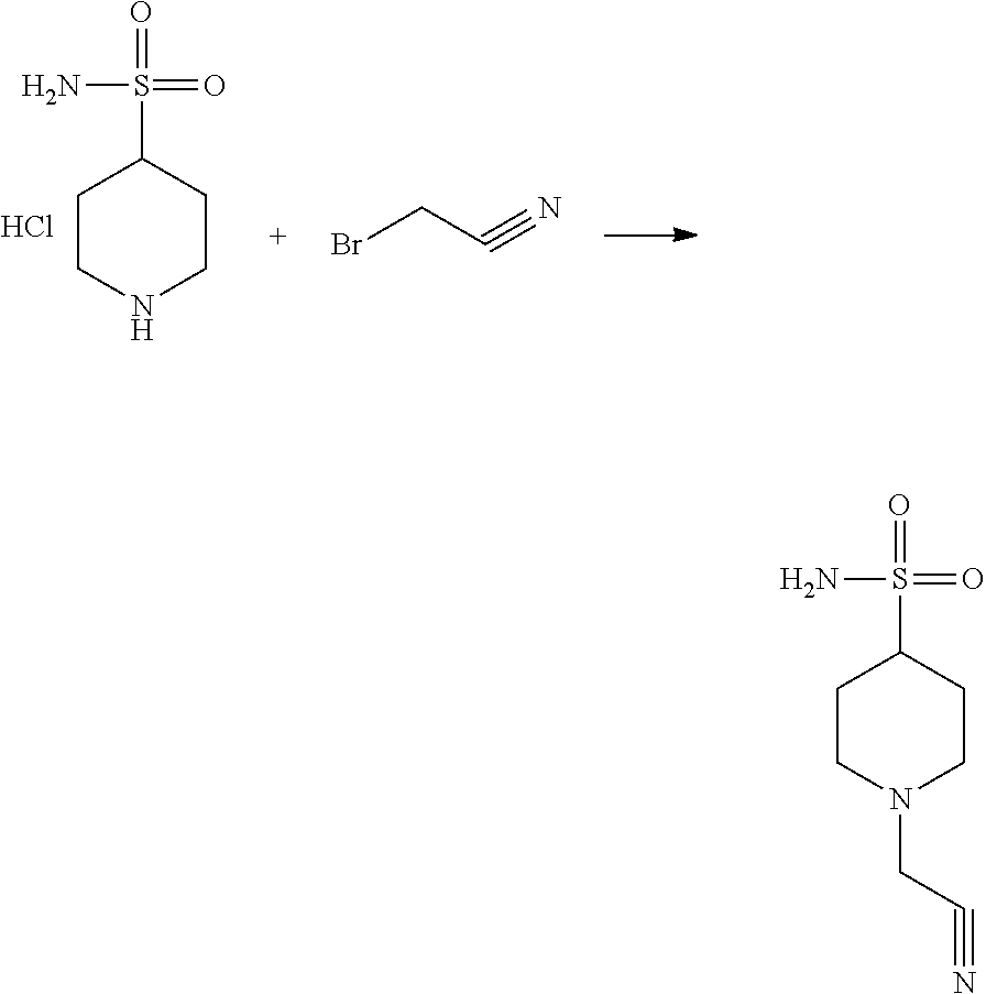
C1CN(CC#N)CCC1S(=O)(=O)N.C1CNCCC1S(=O)(=O)N.Cl.BrCC#N
